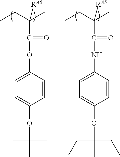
N(C1=CC=C(OC(C)(CC)CC)C=C1)C(=O)C(CC)(C)[RA5].O(C1=CC=C(OC(C)(C)C)C=C1)C(=O)C(CC)(C)[RA5]
